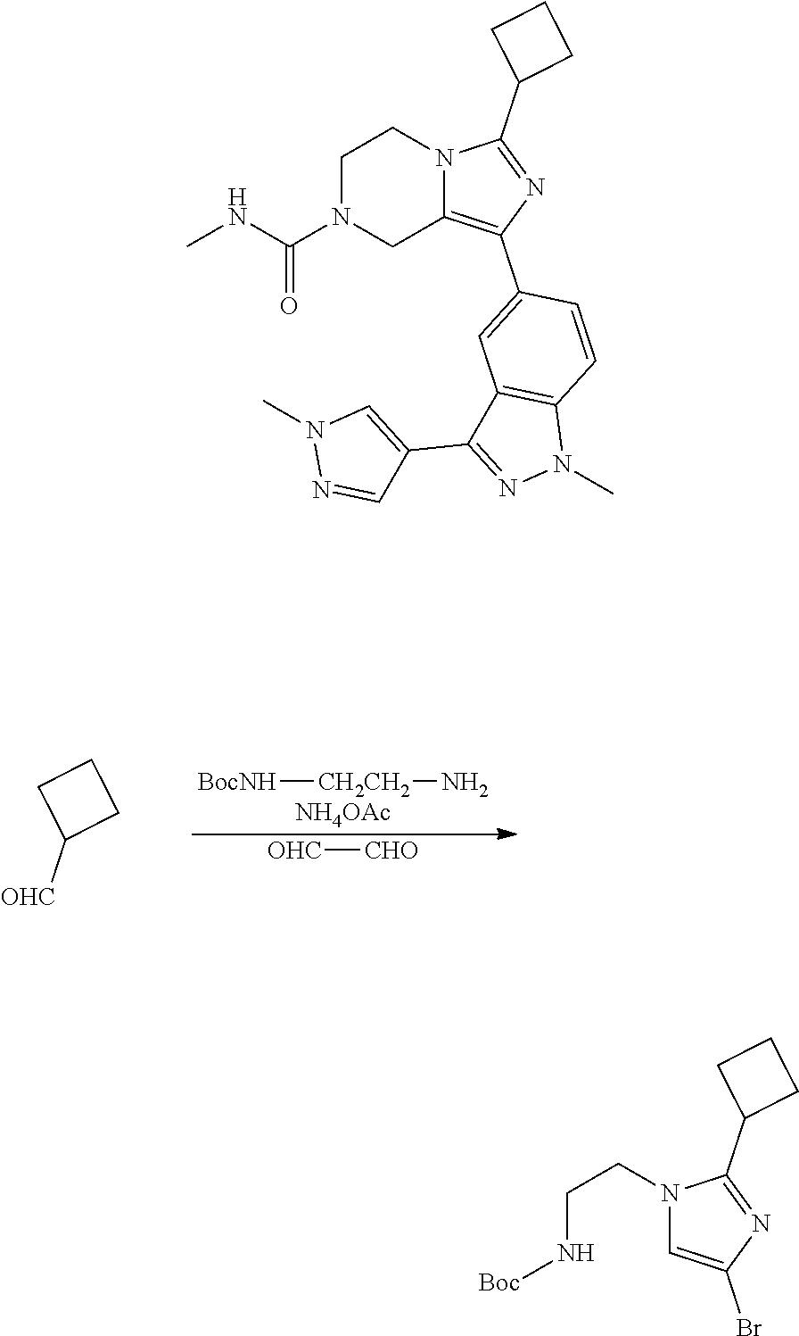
[NH4OAc].[BocNH][CH2CH2]N.[OHC][CHO].[OHC]C1CCC1.C(N[Boc])CN1C=C(Br)N=C1C1CCC1.C1N(C(NC)=O)CC2=C(C3=CC4=C(C=C3)N(C)N=C4C3=CN(C)N=C3)N=C(C3CCC3)N2C1
